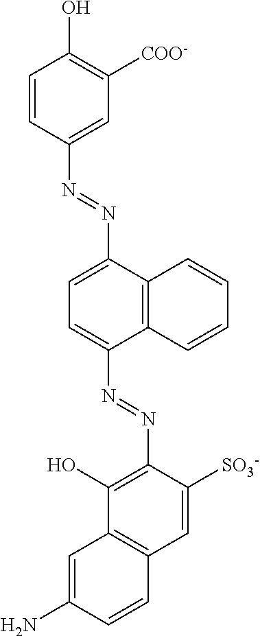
C1=CC(N=NC2=CC=C(N=NC3=C(O)C4=C(C=C3[SO3-])C=CC(N)=C4)C3=C2C=CC=C3)=CC([COO-])=C1O
